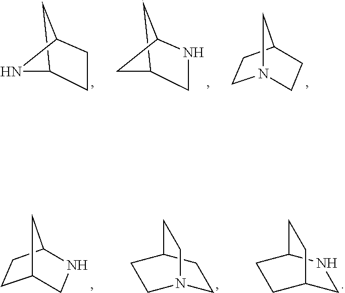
C12CC(CC1)N2.C12CC(NC1)C2.C1CC2CCN1C2.C1NC2CCC1C2.C1N2CCC(C1)CC2.C1C2CCC(N1)CC2
